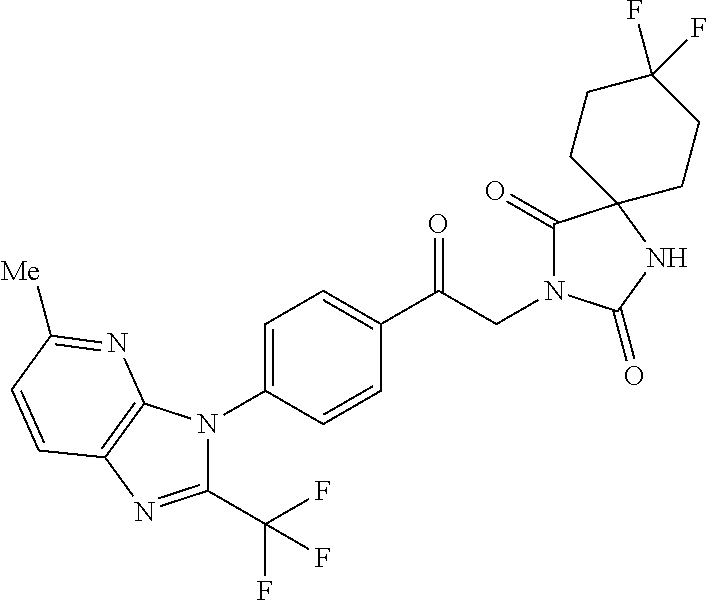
C1(C(CN2C(=O)C3(NC2=O)CCC(F)(F)CC3)=O)=CC=C(N2C(C(F)(F)F)=NC3=C2N=C([Me])C=C3)C=C1
